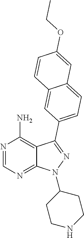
N1=CN=C2C(=C1N)C(C1=CC=C3C(=C1)C=CC(OCC)=C3)=NN2C1CCNCC1
